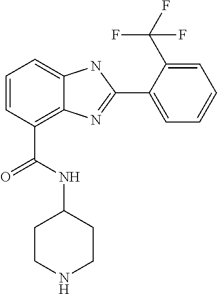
C1=CC(C(NC2CCNCC2)=O)=C2C(=C1)NC(C1=CC=CC=C1C(F)(F)F)=N2
